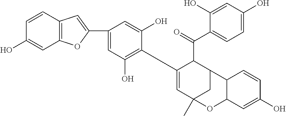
C1=CC2=C(C=C1O)OC(C1=CC(O)=C(C3=CC4(C)CC(C3C(=O)C3=CC=C(O)C=C3O)C3C(O4)C=C(O)C=C3)C(O)=C1)=C2
